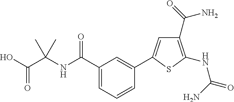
OC(C(NC(C1=CC=CC(C2=CC(C(=O)N)=C(NC(=O)N)S2)=C1)=O)(C)C)=O
